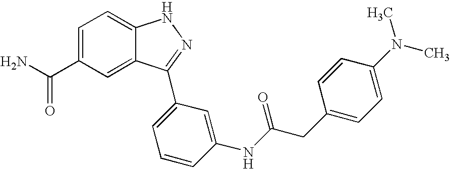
C1=C(C(N)=O)C=C2C(=C1)NN=C2C1=CC=CC(NC(CC2=CC=C(N(C)C)C=C2)=O)=C1
